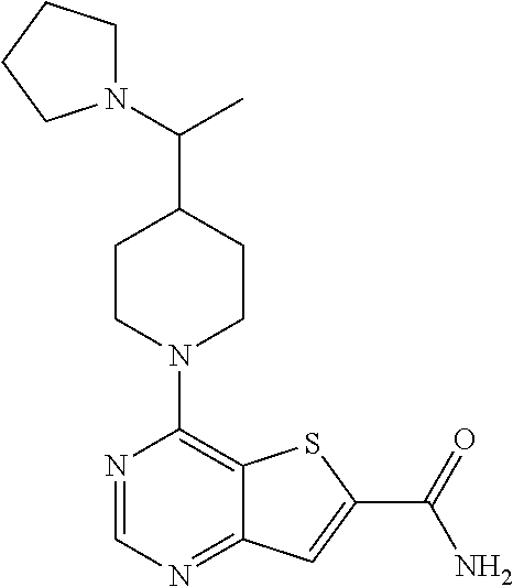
N1=CN=C2C(=C1N1CCC(C(C)N3CCCC3)CC1)SC(C(=O)N)=C2
